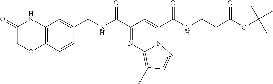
C(C1=NC2=C(F)C=NN2C(C(=O)NCCC(OC(C)(C)C)=O)=C1)(=O)NCC1=CC2=C(C=C1)OCC(=O)N2
